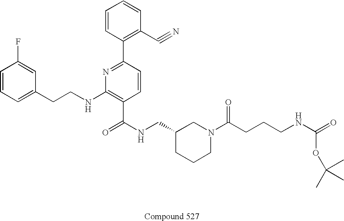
C1=CC=C(CCNC2=C(C(NCC3CCCN(C(CCCNC(=O)OC(C)(C)C)=O)C3)=O)C=CC(C3=C(C#N)C=CC=C3)=N2)C=C1F
